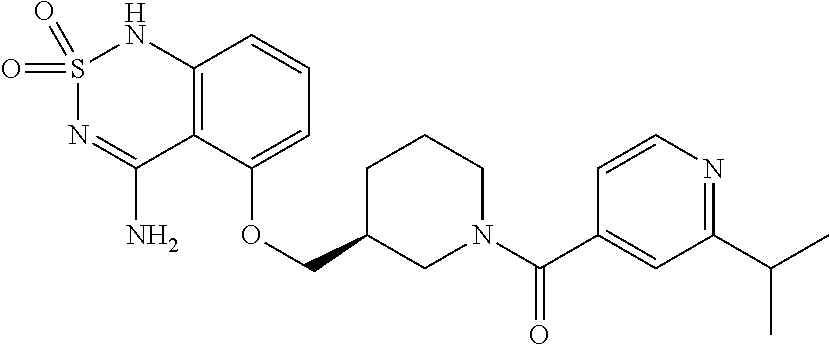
C12=C(C(OCC3CN(C(C4=CC(C(C)C)=NC=C4)=O)CCC3)=CC=C1)C(N)=NS(=O)(=O)N2
